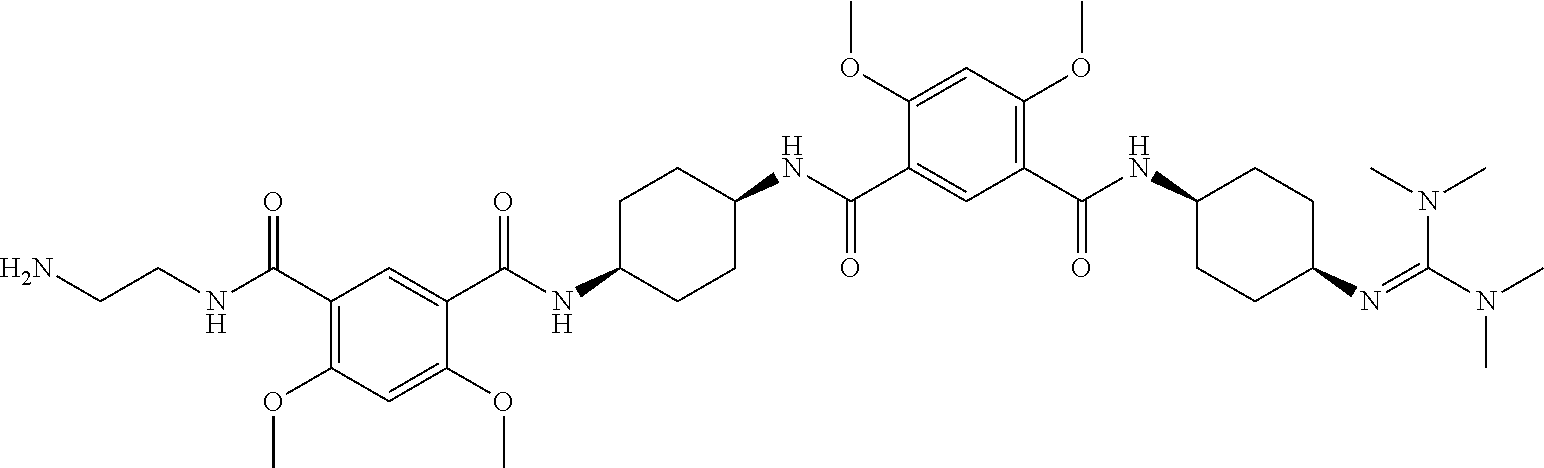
C1(C(NC2CCC(N=C(N(C)C)N(C)C)CC2)=O)=C(OC)C=C(OC)C(C(NC2CCC(NC(C3=CC(C(NCCN)=O)=C(OC)C=C3OC)=O)CC2)=O)=C1
